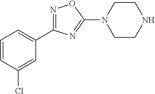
C1=CC(Cl)=CC(C2=NOC(N3CCNCC3)=N2)=C1
